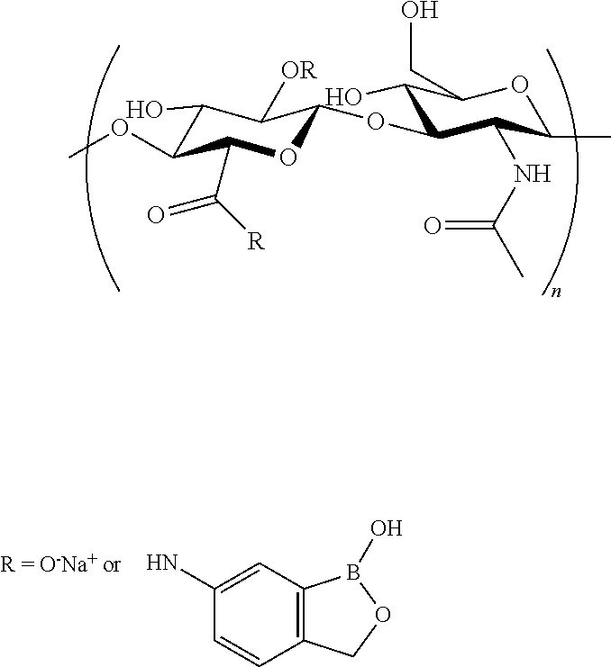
C1(O)C(OC)C(C([R])=O)OC(OC2C(O)C(CO)OC(C)C2NC(=O)C)C1[OR].C1(N)=CC2=C(C=C1)COB2O
